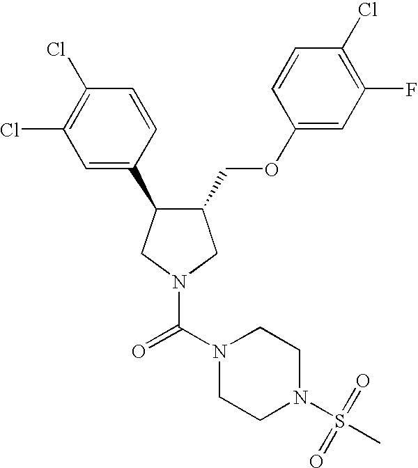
C1(COC2=CC(F)=C(Cl)C=C2)C(C2=CC(Cl)=C(Cl)C=C2)CN(C(N2CCN(S(=O)(C)=O)CC2)=O)C1
